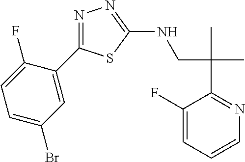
C(CNC1=NN=C(C2=CC(Br)=CC=C2F)S1)(C)(C)C1=NC=CC=C1F
